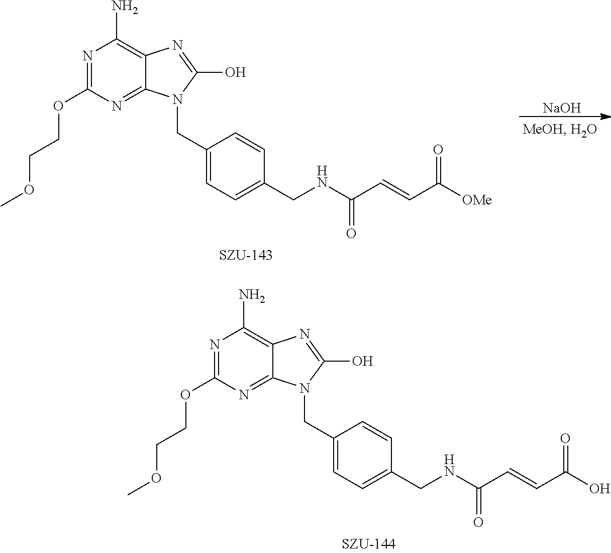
N1=C(OCCOC)N=C2C(=C1N)N=C(O)N2CC1=CC=C(CNC(C=CC([OMe])=O)=O)C=C1.[NaOH].N1=C(OCCOC)N=C2C(=C1N)N=C(O)N2CC1=CC=C(CNC(C=CC(O)=O)=O)C=C1
